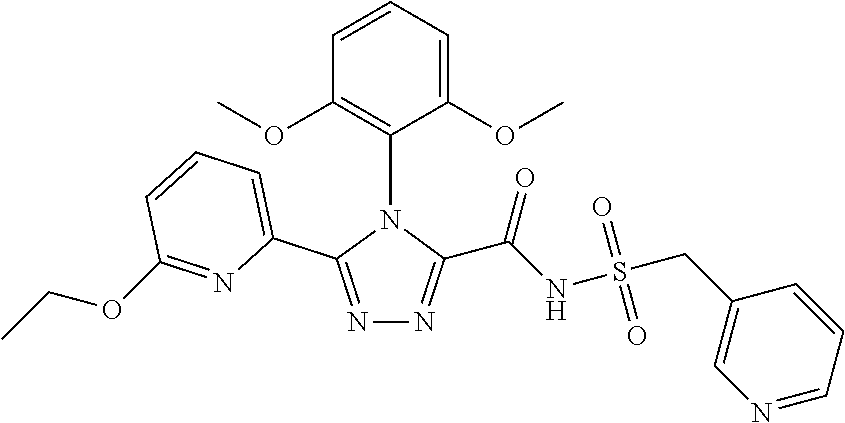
C1=CC(OC)=C(N2C(C3=CC=CC(OCC)=N3)=NN=C2C(NS(CC2=CN=CC=C2)(=O)=O)=O)C(OC)=C1
